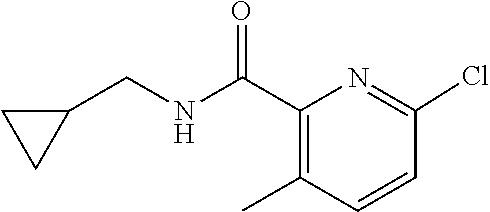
ClC1=NC(C(NCC2CC2)=O)=C(C)C=C1
